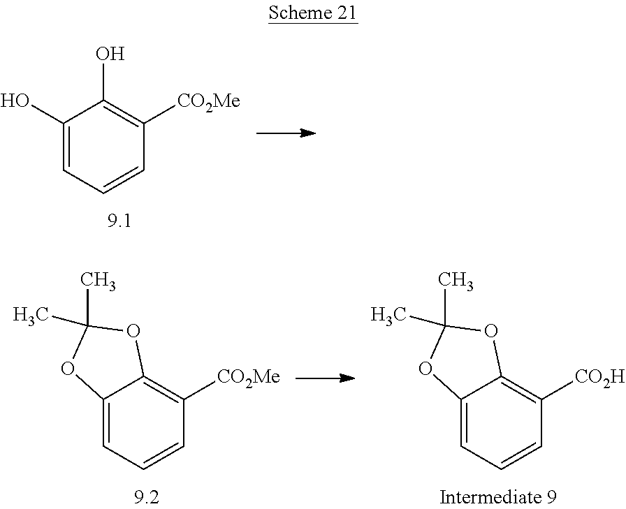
C1(O)=CC=CC([CO2Me])=C1O.C12=CC=CC([CO2Me])=C1OC(C)(C)O2.C12=CC=CC([CO2H])=C1OC(C)(C)O2
